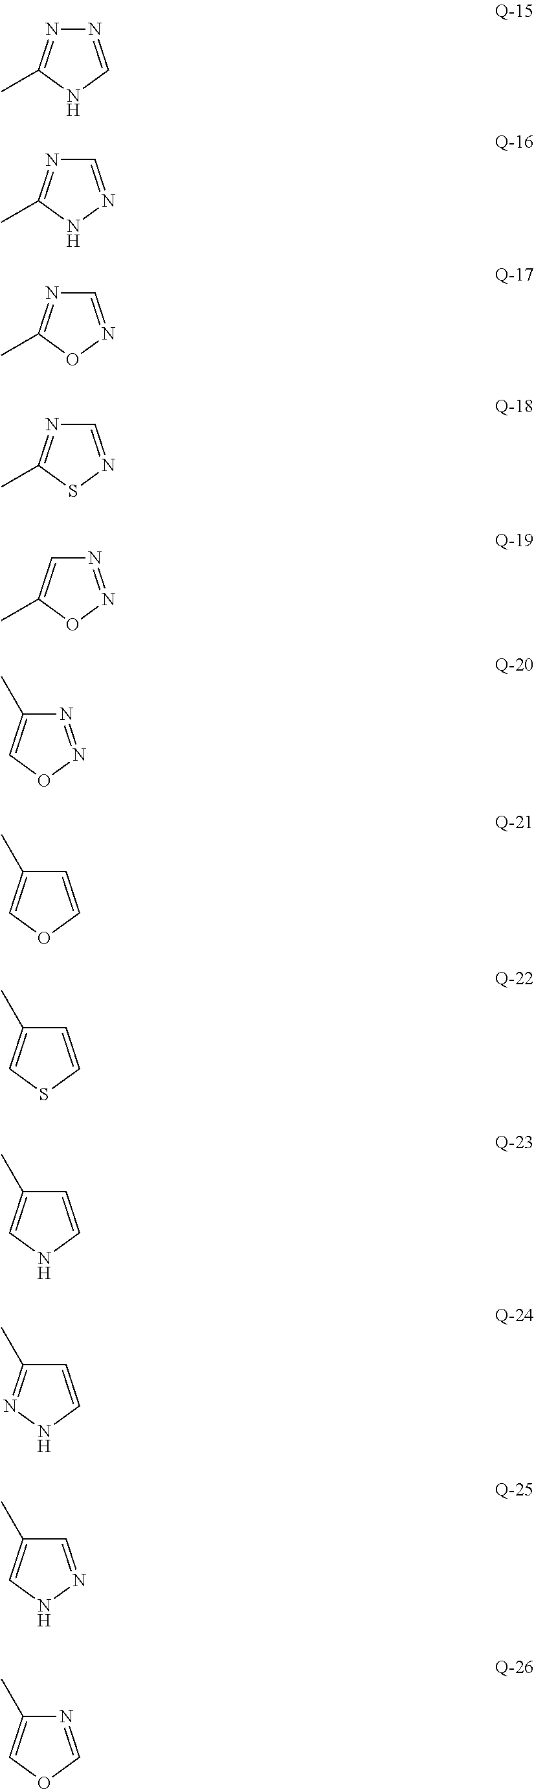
N1=CNC(C)=N1.C1=NNC(C)=N1.C1=NOC(C)=N1.C1=NSC(C)=N1.N1=NOC(C)=C1.N1=NOC=C1C.C1=COC=C1C.C1=CSC=C1C.C1=CNC=C1C.C1=CNN=C1C.C1=NNC=C1C.N1=COC=C1C
